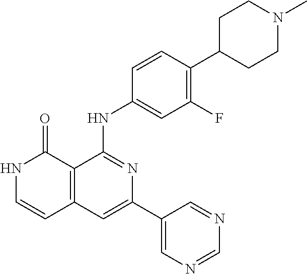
C1=CC(NC2=NC(C3=CN=CN=C3)=CC3=C2C(=O)NC=C3)=CC(F)=C1C1CCN(C)CC1
